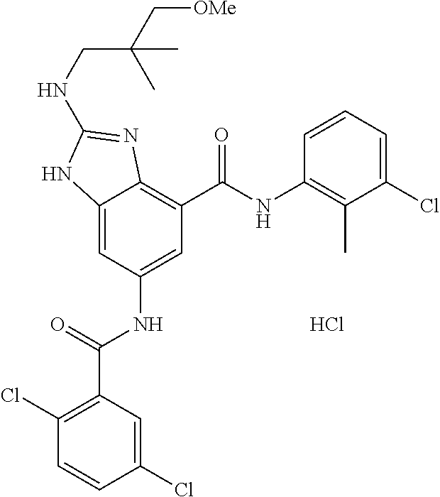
C12=CC(NC(C3=C(Cl)C=CC(Cl)=C3)=O)=CC(C(NC3=C(C)C(Cl)=CC=C3)=O)=C1N=C(NCC(C[OMe])(C)C)N2.Cl
